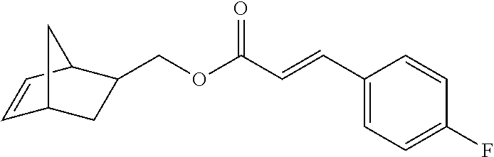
C1=CC2C(COC(C=CC3=CC=C(F)C=C3)=O)CC1C2
